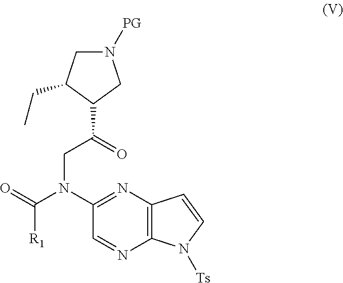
N1=C(N(C([R1])=O)CC(=O)C2CN([PG])CC2CC)C=NC2=C1C=CN2[Ts]
